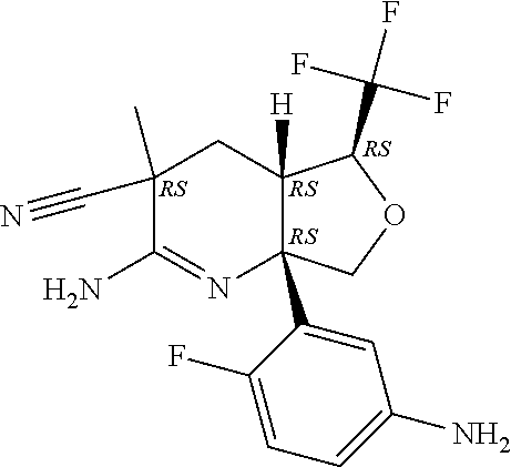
C12([H])C(C3=CC(N)=CC=C3F)(COC1C(F)(F)F)N=C(N)C(C#N)(C)C2
